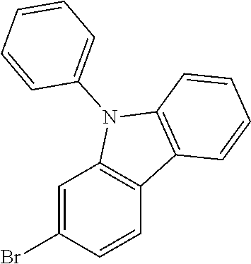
C1=CC(N2C3=C(C=CC=C3)C3=C2C=C(Br)C=C3)=CC=C1
